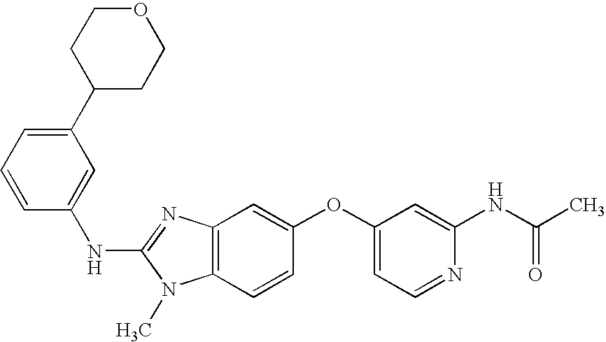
C1(C2CCOCC2)=CC=CC(NC2=NC3=C(N2C)C=CC(OC2=CC=NC(NC(C)=O)=C2)=C3)=C1
